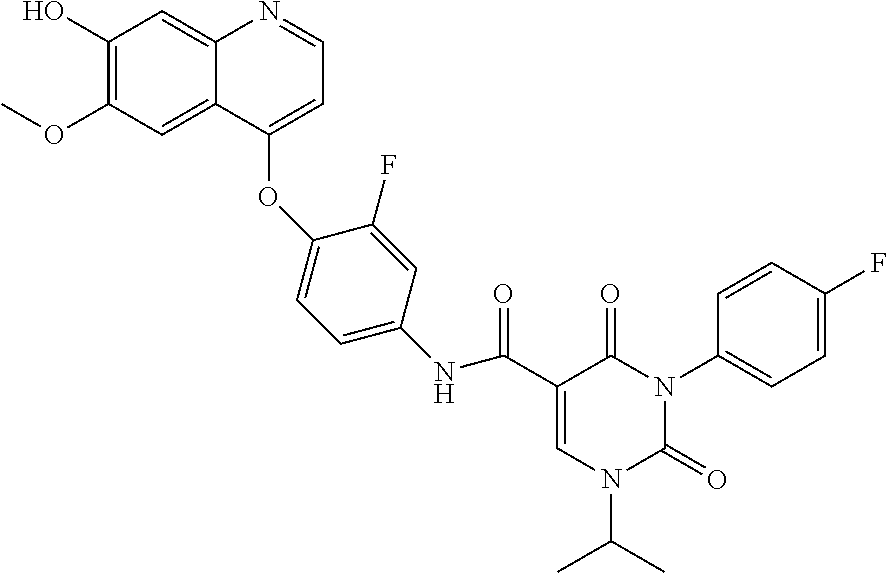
C1=C(C(NC2=CC=C(OC3=CC=NC4=CC(O)=C(OC)C=C43)C(F)=C2)=O)C(=O)N(C2=CC=C(F)C=C2)C(=O)N1C(C)C
